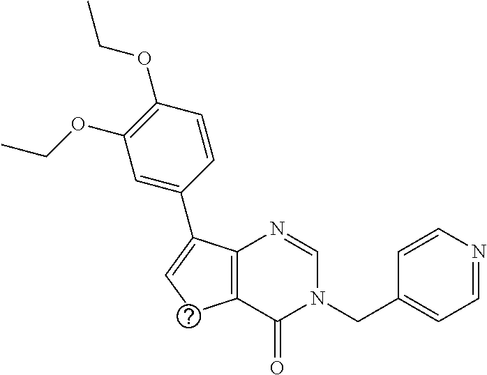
C1=CN=CC=C1CN1C=NC2=C(C1=O)CC=C2C1=CC(OCC)=C(OCC)C=C1
